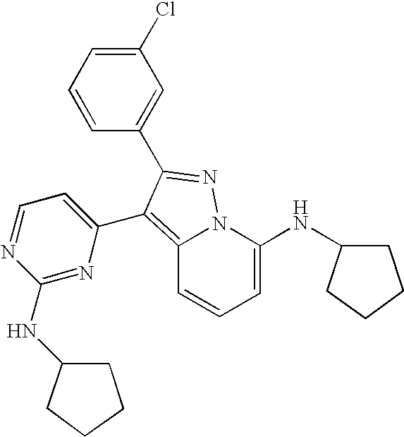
C1=C(NC2CCCC2)N2C(=C(C3=CC=NC(NC4CCCC4)=N3)C(C3=CC(Cl)=CC=C3)=N2)C=C1
